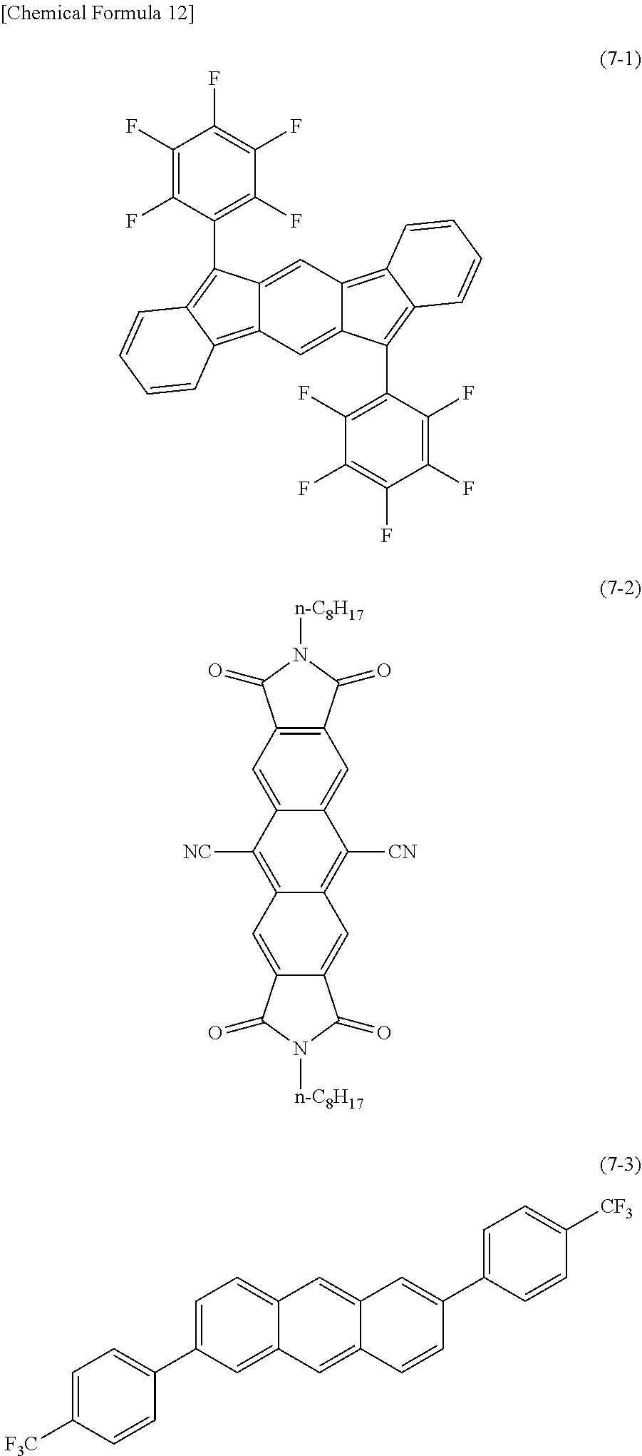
C12=CC3=C4C(=C(C5=C(F)C(F)=C(F)C(F)=C5F)C3=CC1=C1C(=C2C2=C(F)C(F)=C(F)C(F)=C2F)C=CC=C1)C=CC=C4.C12=C(C(=O)N([n-C8H17])C1=O)C=C1C(=C2)C([NC])=C2C(=C1[CN])C=C1C(=C2)C(=O)N([n-C8H17])C1=O.C1=C([F3C])C=CC(C2=CC=C3C(=C2)C=C2C(=C3)C=C(C3=CC=C([CF3])C=C3)C=C2)=C1
